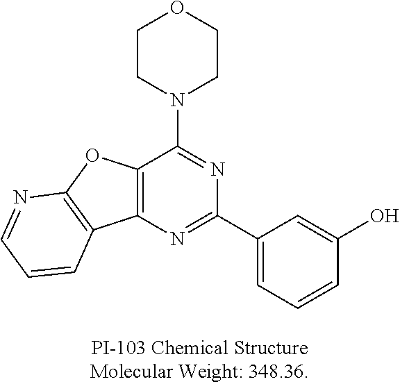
C1CN(C2=NC(C3=CC=CC(O)=C3)=NC3=C2OC2=C3C=CC=N2)CCO1
